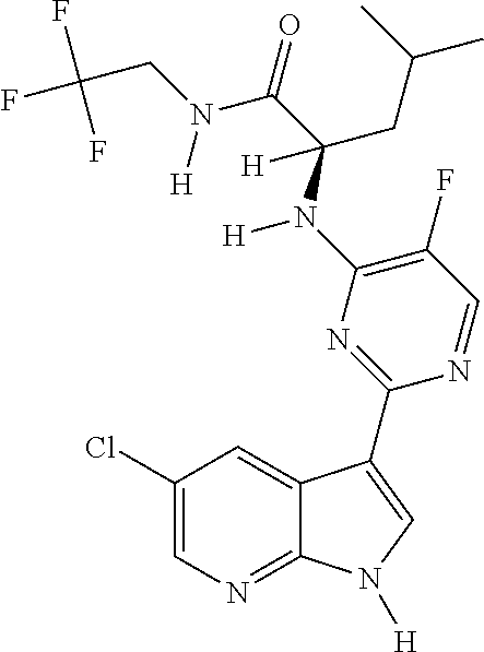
C1(F)=C(N(C(C(N(CC(F)(F)F)[H])=O)(CC(C)C)[H])[H])N=C(C2=CN([H])C3=NC=C(Cl)C=C32)N=C1
